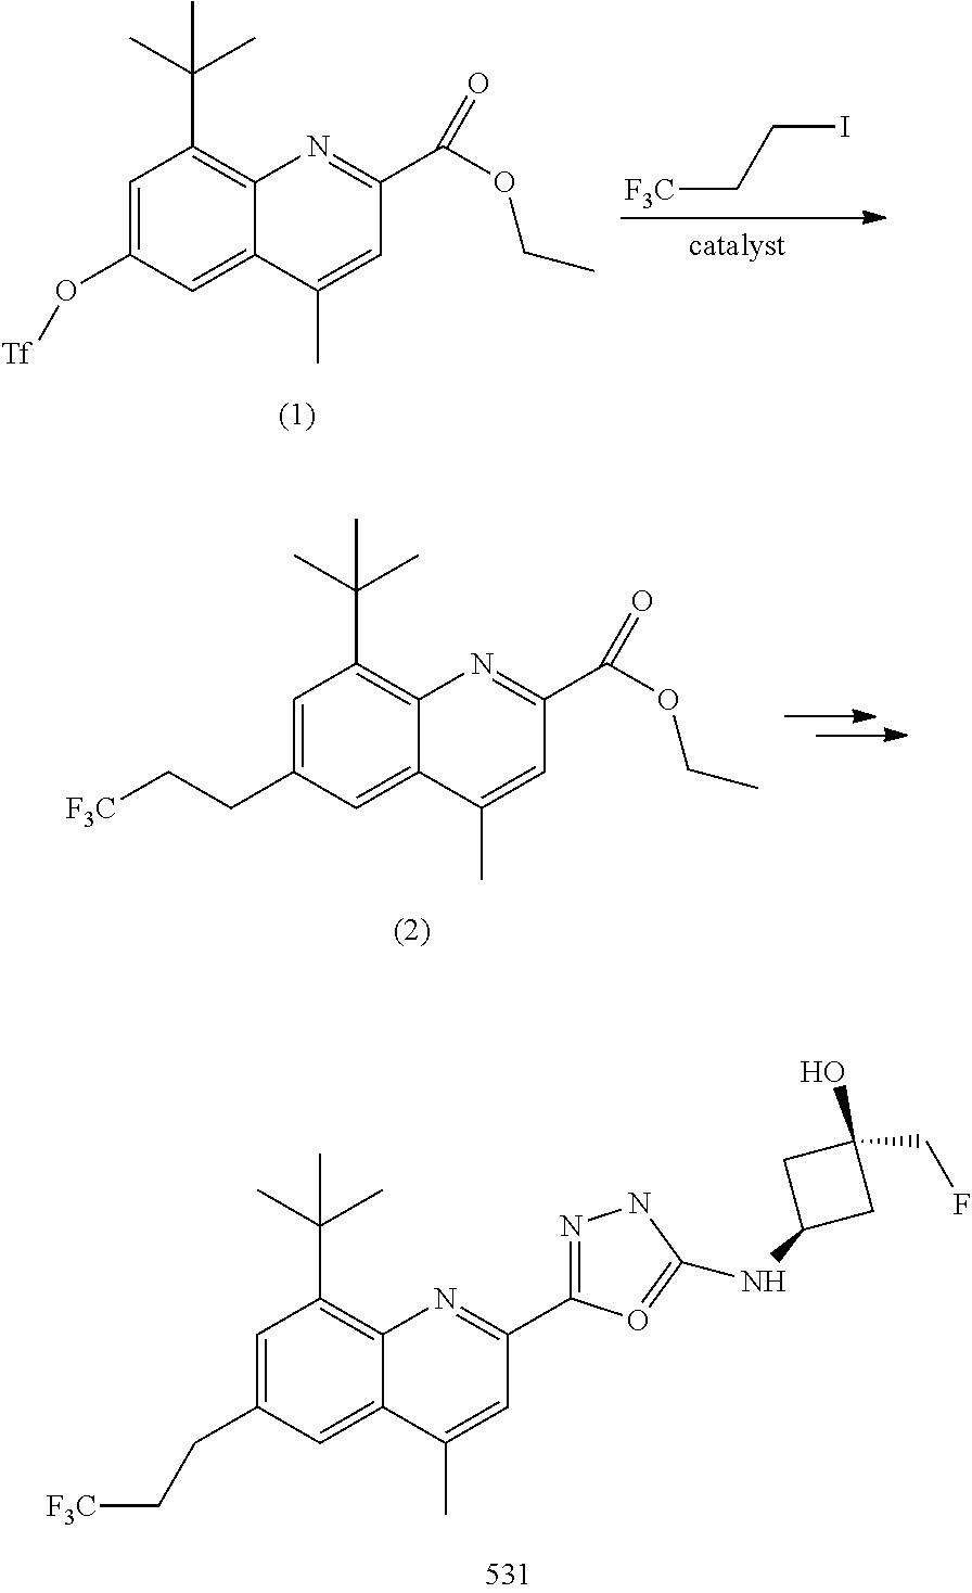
[F3C]CCI.C1=C(O[Tf])C=C2C(=C1C(C)(C)C)N=C(C(OCC)=O)C=C2C.C1=C(CC[F3C])C=C2C(=C1C(C)(C)C)N=C(C(OCC)=O)C=C2C.C1=C(CC[F3C])C=C2C(=C1C(C)(C)C)N=C(C1=NNC(NC3CC(O)(CF)C3)=O1)C=C2C
